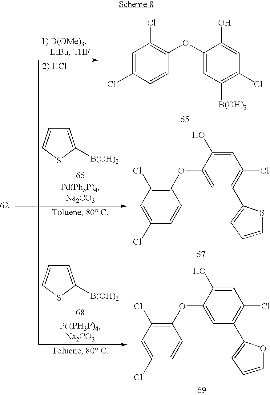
C1=C(Cl)C=CC(OC2=CC([B(OH)2])=C(Cl)C=C2O)=C1Cl.C1(Cl)=C(OC2=CC(C3=CC=CS3)=C(Cl)C=C2O)C=CC(Cl)=C1.C1(Cl)=C(OC2=CC(C3=CC=CO3)=C(Cl)C=C2O)C=CC(Cl)=C1.C1=C([B(OH)2])SC=C1.C1=C([B(OH)2])SC=C1
